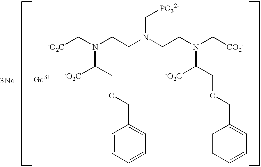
[3Na+].[Gd].[-O2C]CN(CCN(CCN(C[CO2-])C(COCC1=CC=CC=C1)[-O2C])C[PO32-])C(COCC1=CC=CC=C1)[-O2C]
